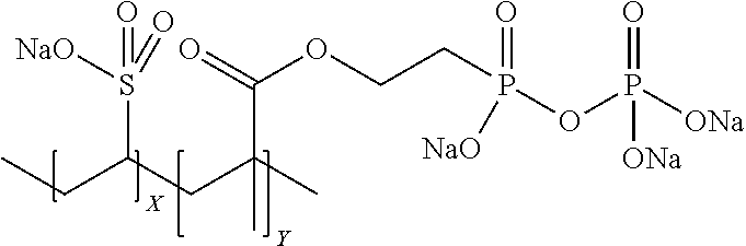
CCC(CC(C)(C(=O)OCCP(OP([ONa])(=O)[ONa])(=O)[NaO])C)S([NaO])(=O)=O
